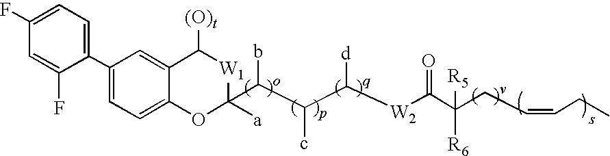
C1=C(F)C=C(F)C(C2=CC=C3C(=C2)C([(O)t])[W1]C(C(C(C([W2]C(=O)C(CC=CCC)([R6])[R5])[d])c)b)([a])O3)=C1
